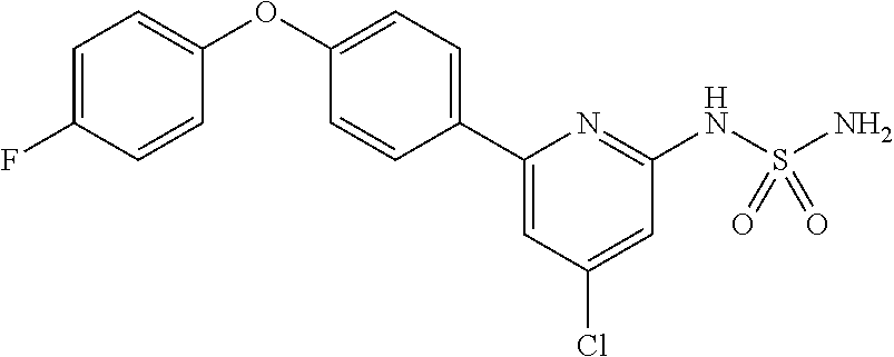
C1=C(F)C=CC(OC2=CC=C(C3=CC(Cl)=CC(NS(N)(=O)=O)=N3)C=C2)=C1
